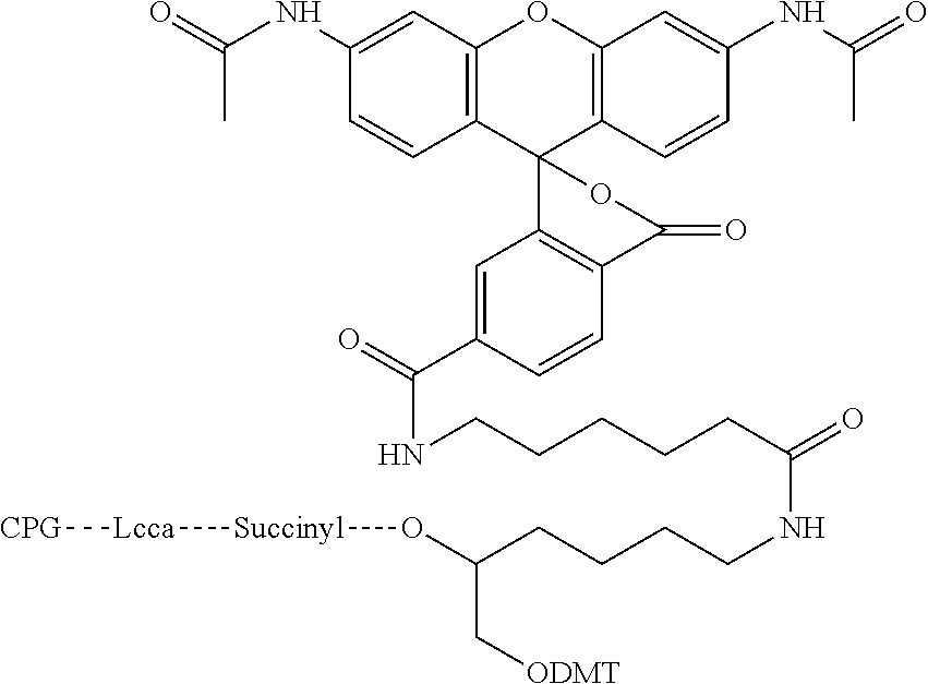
C12=C(C=C(NC(=O)C)C=C1)OC1=C(C23C2=C(C=CC(C(=O)NCCCCCC(=O)NCCCCC(O[Succinyl][Lcca][CPG])C[ODMT])=C2)C(=O)O3)C=CC(NC(=O)C)=C1
